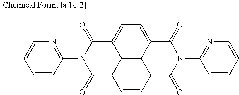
C12=C3C4=CC=C1C(=O)N(C1=NC=CC=C1)C(=O)C2C=CC3C(=O)N(C1=NC=CC=C1)C4=O
